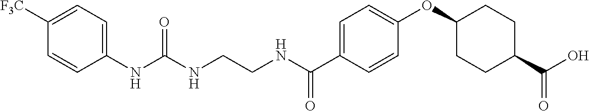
C(NCCNC(C1=CC=C(OC2CCC(C(O)=O)CC2)C=C1)=O)(=O)NC1=CC=C([F3C])C=C1
